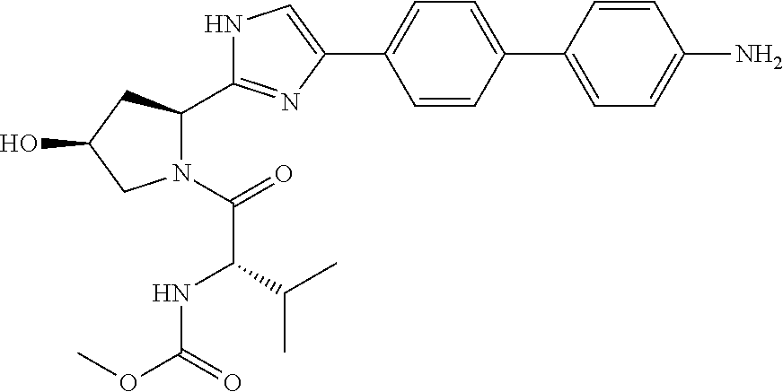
C1(C2=CC=C(C3=CC=C(N)C=C3)C=C2)=CNC(C2N(C(=O)C(C(C)C)NC(OC)=O)CC(O)C2)=N1
